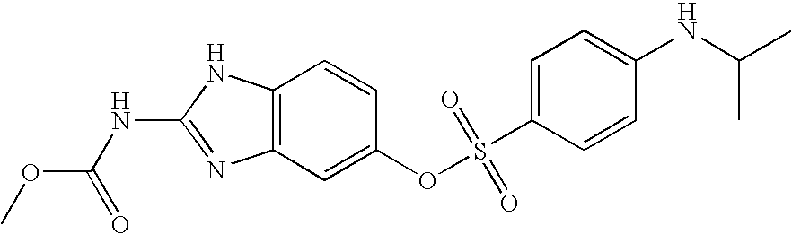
C12=C(C=C(OS(C3=CC=C(NC(C)C)C=C3)(=O)=O)C=C1)N=C(NC(OC)=O)N2
